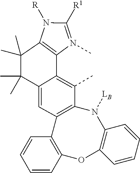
N1([R])C([R1])=N(C)C2=C1C(C)(C)C(C)(C)C1=CC3=C(C(C)=C12)N([LB])C1=C(OC2=C3C=CC=C2)C=CC=C1
